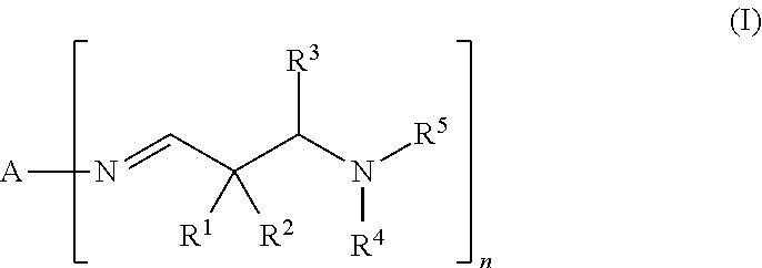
N(=CC(C(N([R5])[R4])[R3])([R1])[R2])[A]
